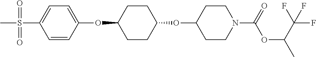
C1=CC(OC2CCC(OC3CCN(C(OC(C)C(F)(F)F)=O)CC3)CC2)=CC=C1S(C)(=O)=O
